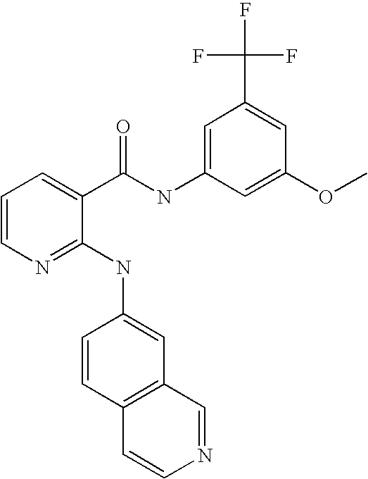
C1=CN=C(NC2=CC3=C(C=C2)C=CN=C3)C(C(NC2=CC(C(F)(F)F)=CC(OC)=C2)=O)=C1
